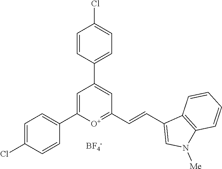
[BF4-].C1=C(C2=CC=C(Cl)C=C2)[O+]=C(C=CC2=CN([Me])C3=C2C=CC=C3)C=C1C1=CC=C(Cl)C=C1
